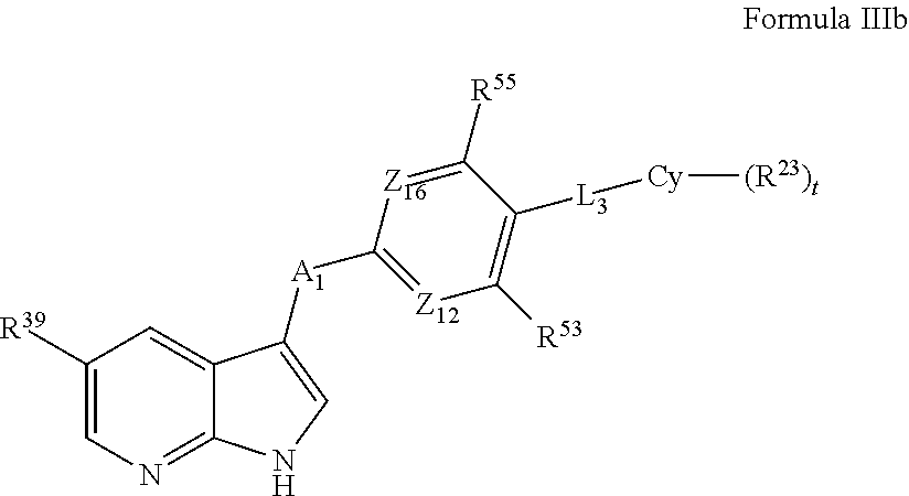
C1([R39])=CN=C2C(=C1)C([A1]C1=[Z12]C([R53])=C([L3][Cy][(R23)t])C([R55])=[Z16]1)=CN2
